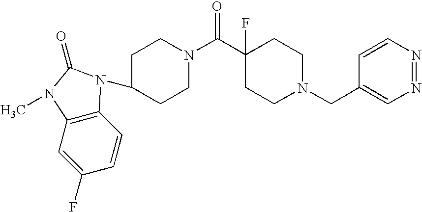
C1=CC2=C(C=C1F)N(C)C(=O)N2C1CCN(C(C2(F)CCN(CC3=CN=NC=C3)CC2)=O)CC1
